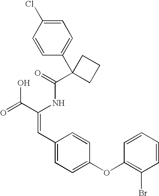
C(=O)(NC(C(=O)O)=CC1=CC=C(OC2=C(Br)C=CC=C2)C=C1)C1(C2=CC=C(Cl)C=C2)CCC1
